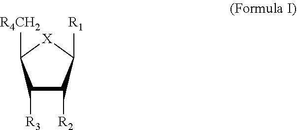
C1([R3])C([R2])C([R1])[X]C1[R4CH2]
